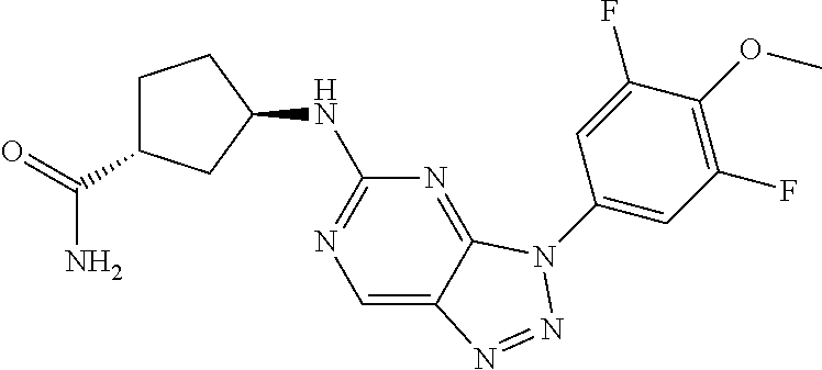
C1=C2C(=NC(NC3CCC(C(N)=O)C3)=N1)N(C1=CC(F)=C(OC)C(F)=C1)N=N2
